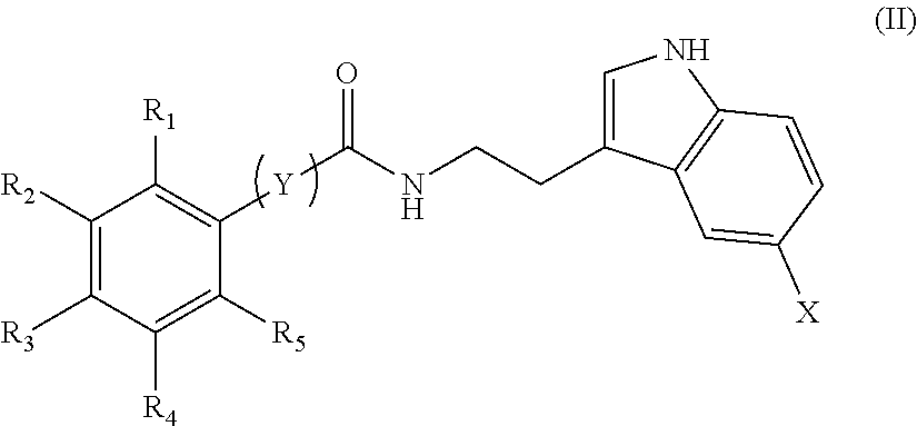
C1([R2])=C([R3])C([R4])=C([R5])C([Y]C(NCCC2=CNC3=C2C=C([X])C=C3)=O)=C1[R1]
